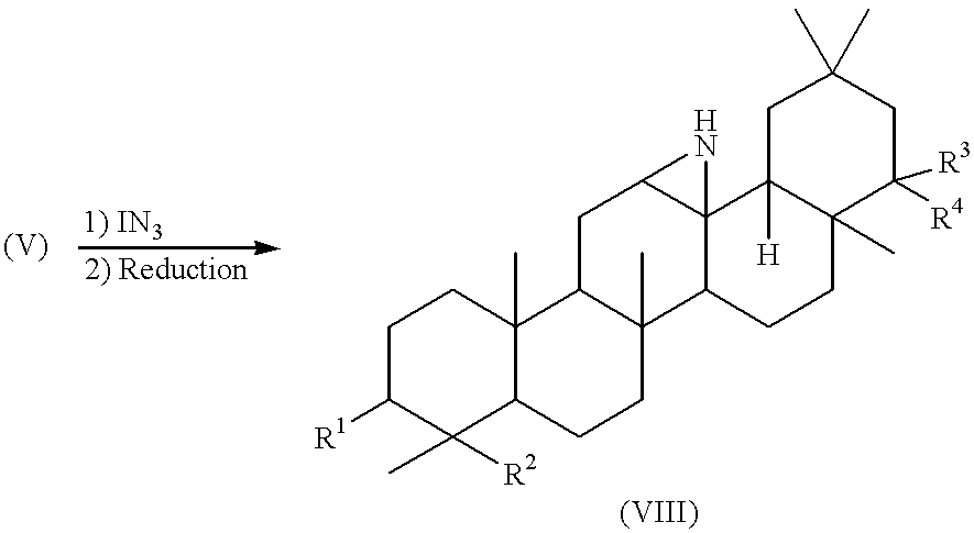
C1C([R1])C(C)([R2])C2C(C)(C1)C1C(C)(CC2)C2C3(C(C1)N3)C1([H])C(C)(CC2)C([R4])([R3])CC(C)(C)C1
